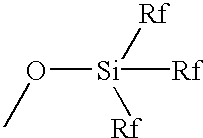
CO[Si]([Rf])([Rf])[Rf]
